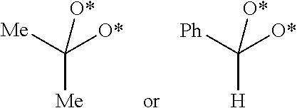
C([Me])([Me])([O*])[O*].C([H])([Ph])([O*])[O*]
